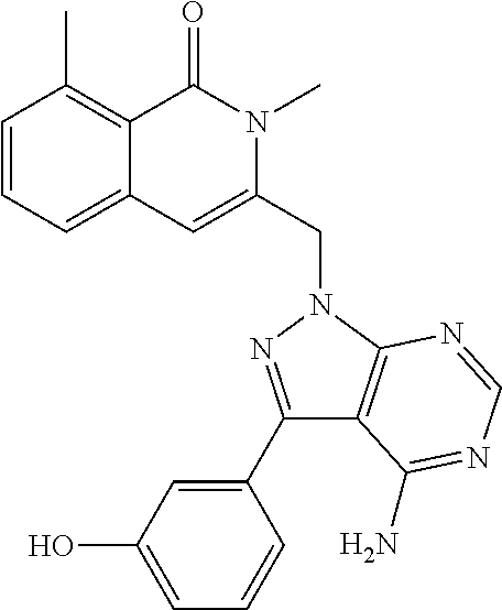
C1=CC=C2C(=C1C)C(=O)N(C)C(CN1C3=C(C(C4=CC(O)=CC=C4)=N1)C(N)=NC=N3)=C2
